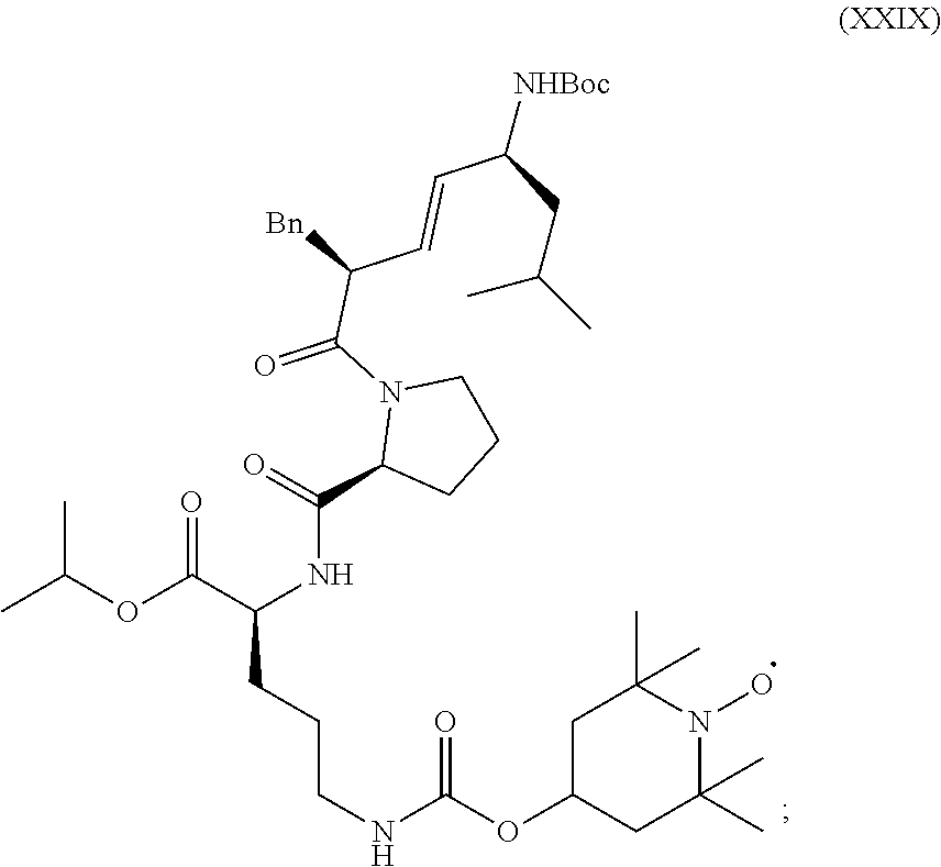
CC(C)OC(C(NC(=O)C1N(C(C(C=CC(CC(C)C)[NHBoc])[Bn])=O)CCC1)CCCNC(=O)OC1CC(C)(C)N(O)C(C)(C)C1)=O
